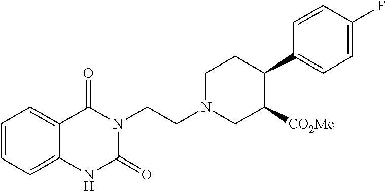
N1C(=O)N(CCN2CC([CO2Me])C(C3=CC=C(F)C=C3)CC2)C(=O)C2=CC=CC=C12
